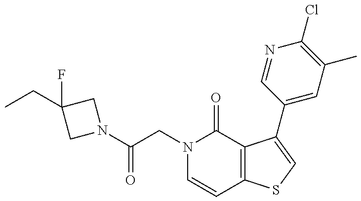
C(CN1C=CC2=C(C1=O)C(C1=CC(C)=C(Cl)N=C1)=CS2)(=O)N1CC(F)(CC)C1
